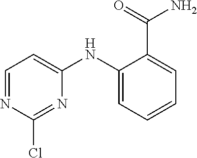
C1=NC(Cl)=NC(NC2=CC=CC=C2C(=O)N)=C1
